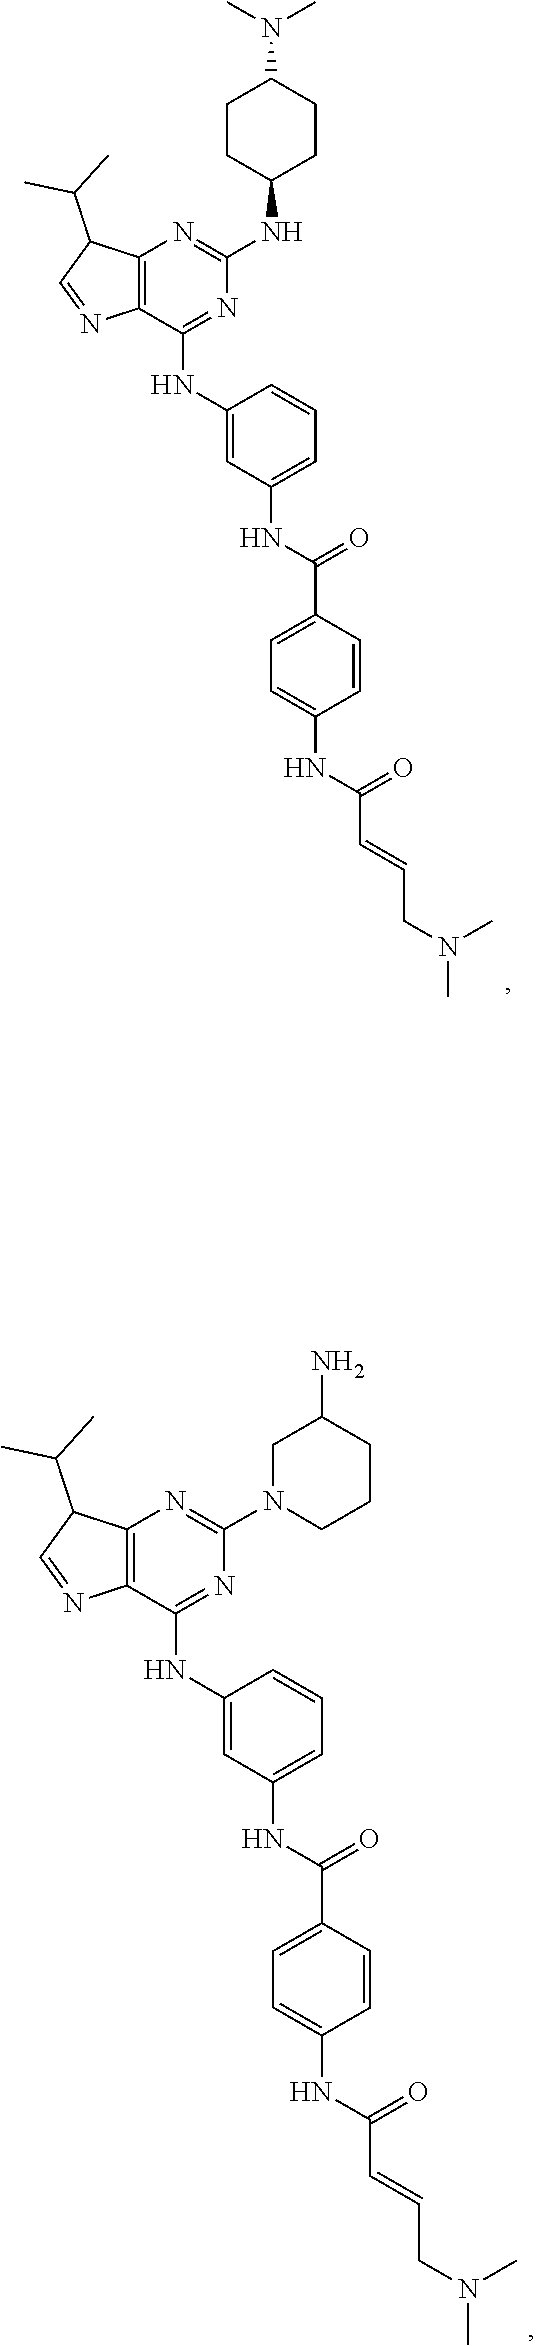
C12=C(C(NC3=CC(NC(=O)C4=CC=C(NC(C=CCN(C)C)=O)C=C4)=CC=C3)=NC(NC3CCC(N(C)C)CC3)=N1)N=CC2C(C)C.C12=C(C(NC3=CC(NC(=O)C4=CC=C(NC(C=CCN(C)C)=O)C=C4)=CC=C3)=NC(N3CC(N)CCC3)=N1)N=CC2C(C)C
